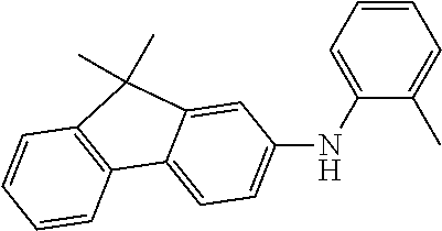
C1=CC=C(NC2=CC=C3C4=C(C=CC=C4)C(C)(C)C3=C2)C(C)=C1
